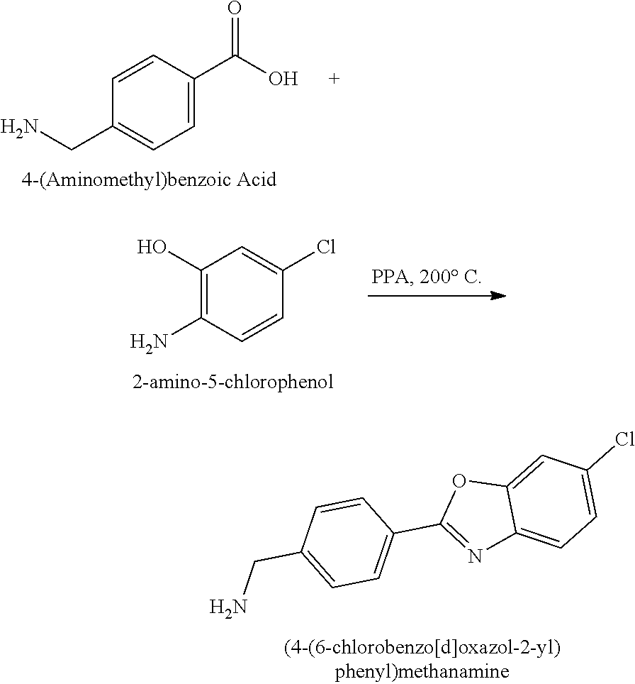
C1=C(C(O)=O)C=CC(CN)=C1.C1(O)=C(N)C=CC(Cl)=C1.C1=CC(CN)=CC=C1C1=NC2=CC=C(Cl)C=C2O1
